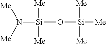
[Si](O[Si]([Me])([Me])[Me])([Me])([Me])N([Me])[Me]
